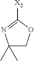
C1([X2])=NC(C)(C)CO1
